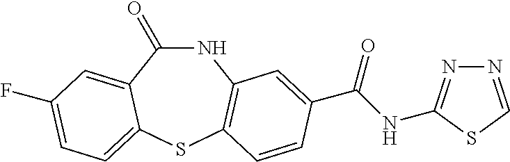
N1C(=O)C2=CC(F)=CC=C2SC2=C1C=C(C(NC1=NN=CS1)=O)C=C2
